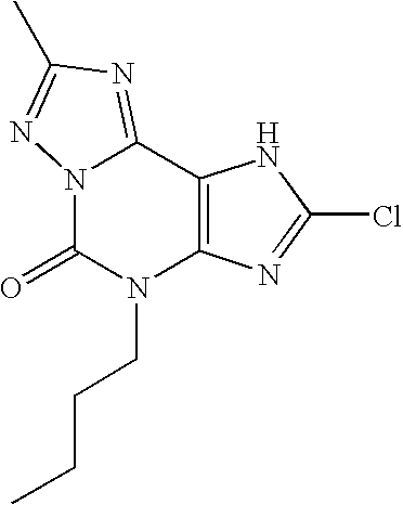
N12C(=O)N(CCCC)C3=C(C1=NC(C)=N2)NC(Cl)=N3
